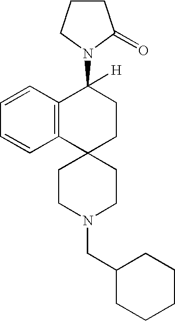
C12=C(C3(CCC1([H])N1CCCC1=O)CCN(CC1CCCCC1)CC3)C=CC=C2
